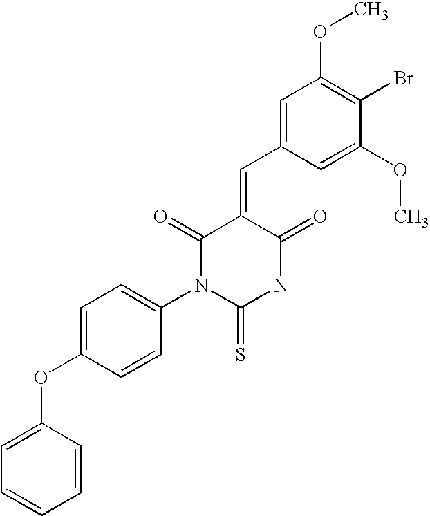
O=C1C(=CC2=CC(OC)=C(Br)C(OC)=C2)C(=O)N(C2=CC=C(OC3=CC=CC=C3)C=C2)C(=S)N1
